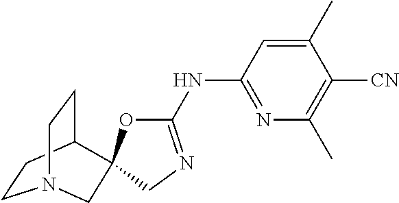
C1(C)=CC(NC2=NCC3(O2)C2CCN(CC2)C3)=NC(C)=C1[CN]
